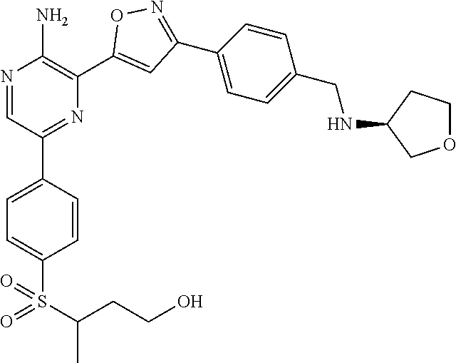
N1=CC(C2=CC=C(S(=O)(C(C)CCO)=O)C=C2)=NC(C2=CC(C3=CC=C(CNC4COCC4)C=C3)=NO2)=C1N
